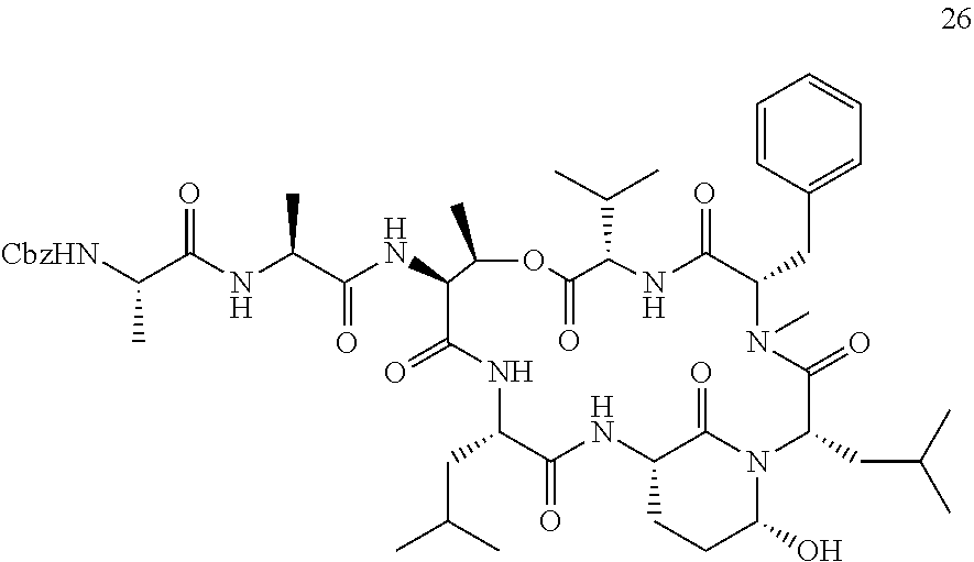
C1=CC(CC2N(C)C(=O)C(CC(C)C)N3C(O)CCC(C3=O)NC(=O)C(CC(C)C)NC(=O)C(NC(=O)C(NC(C([CbzHN])C)=O)C)C(C)OC(=O)C(C(C)C)NC2=O)=CC=C1
